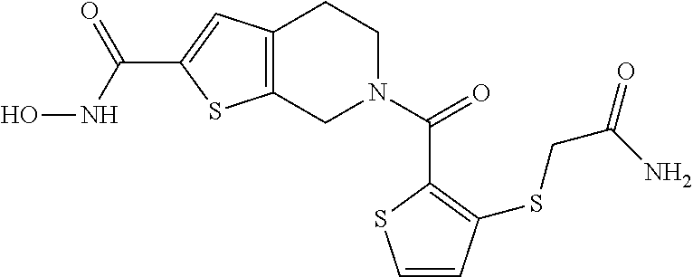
C1(C(NO)=O)=CC2=C(S1)CN(C(=O)C1=C(SCC(N)=O)C=CS1)CC2
